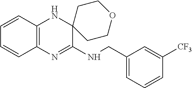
C1=CC2=C(C=C1)N=C(NCC1=CC=CC([CF3])=C1)C1(N2)CCOCC1
